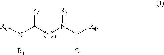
N(C(CN(C([R4])=O)[R3])[R2])([R0])[R1]
